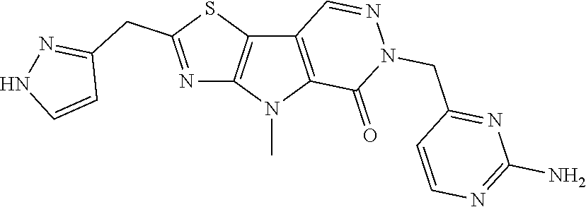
C12=C(N(C)C3=C1C=NN(CC1=NC(N)=NC=C1)C3=O)N=C(CC1=NNC=C1)S2
